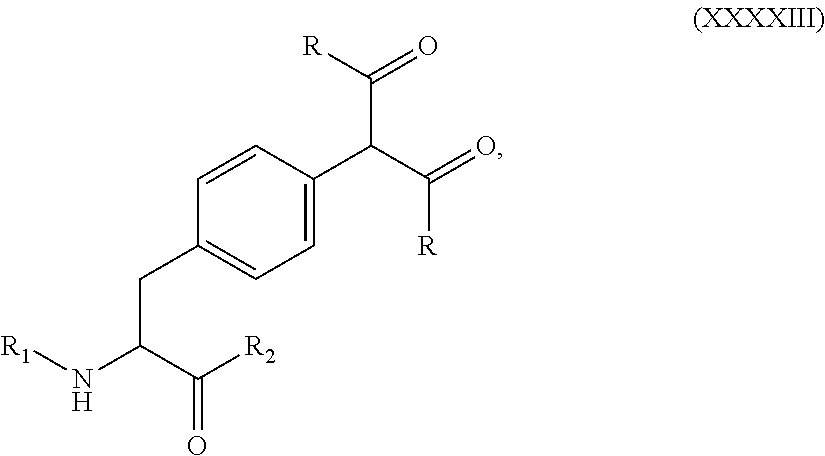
C1=CC(C(C(=O)[R])C(=O)[R])=CC=C1CC(N[R1])C([R2])=O
